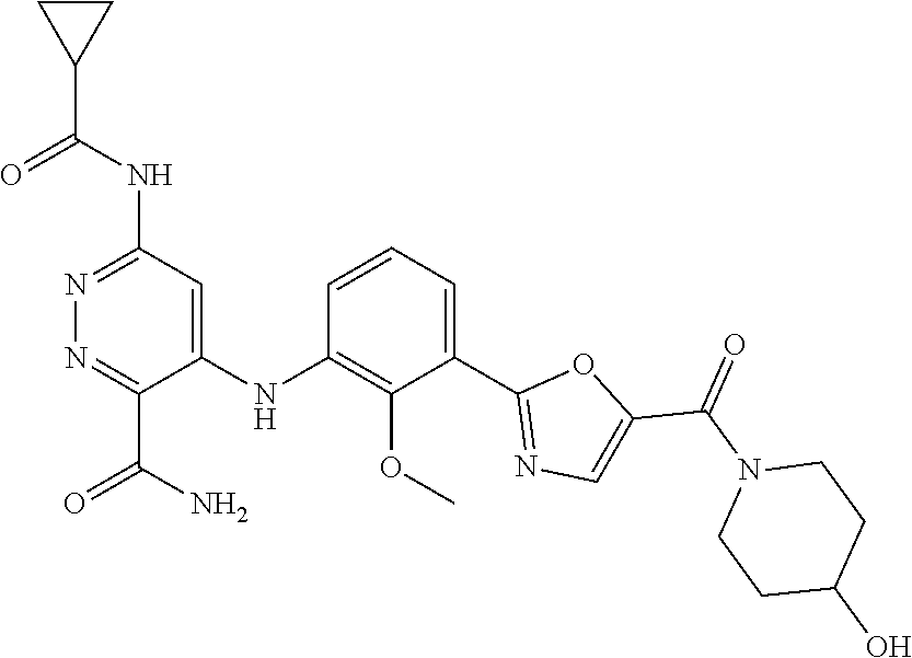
C1=CC=C(C2=NC=C(C(N3CCC(O)CC3)=O)O2)C(OC)=C1NC1=CC(NC(C2CC2)=O)=NN=C1C(N)=O
